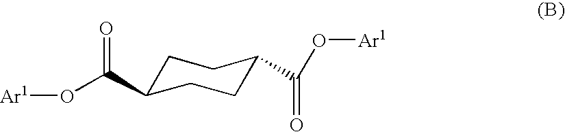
C1C(C(O[Ar1])=O)CCC(C(=O)O[Ar1])C1
